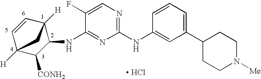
C1(NC2=CC(C3CCN([Me])CC3)=CC=C2)=NC=C(F)C(NC2C3([H])C=CC([H])(C2[CONH2])C3)=N1.[ HCl]
